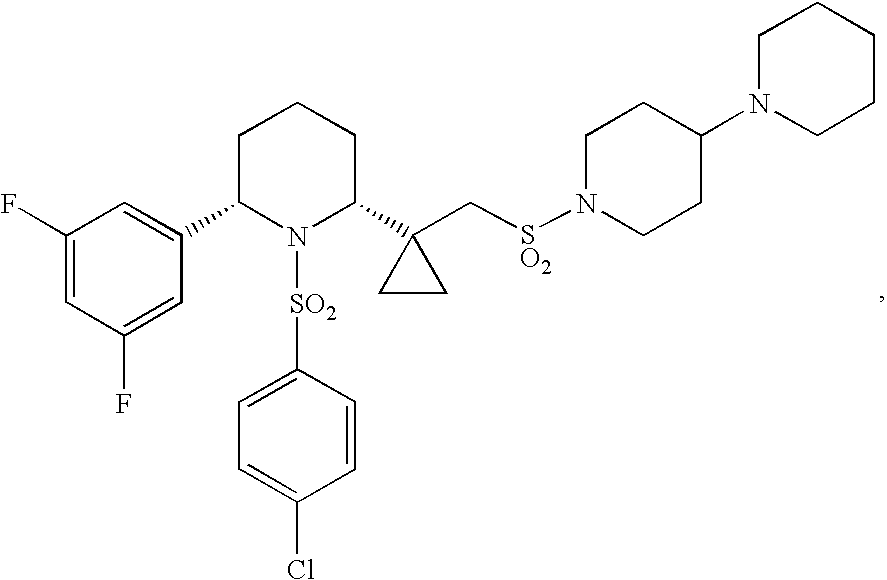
C1(F)=CC(F)=CC(C2N([SO2]C3=CC=C(Cl)C=C3)C(C3(C[SO2]N4CCC(N5CCCCC5)CC4)CC3)CCC2)=C1
